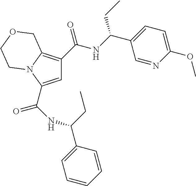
C1=C(C(NC(C2=CC=CC=C2)CC)=O)N2C(=C1C(NC(C1=CC=C(OC)N=C1)CC)=O)COCC2
